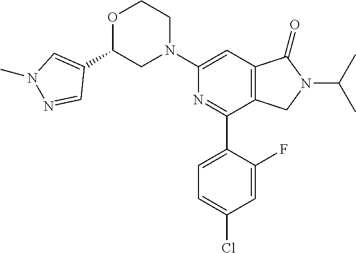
C1(C2=CN(C)N=C2)OCCN(C2=CC3=C(C(C4=CC=C(Cl)C=C4F)=N2)CN(C(C)C)C3=O)C1
